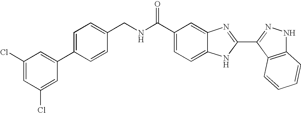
C1(C(NCC2=CC=C(C3=CC(Cl)=CC(Cl)=C3)C=C2)=O)=CC=C2C(=C1)N=C(C1=NNC3=C1C=CC=C3)N2
